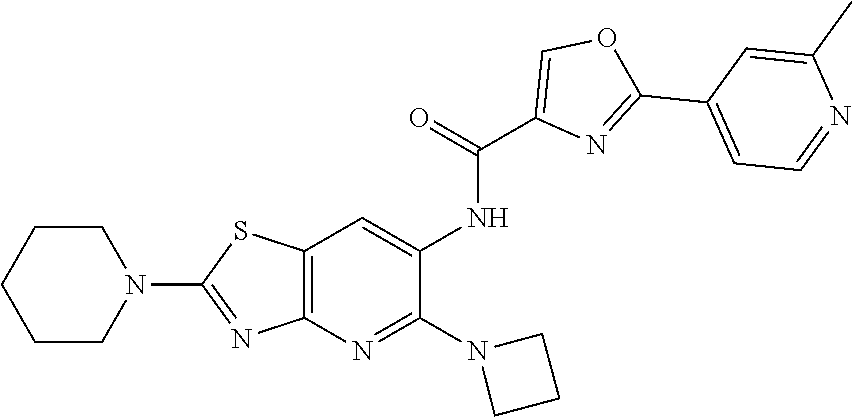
N1(C2=NC3=C(SC(N4CCCCC4)=N3)C=C2NC(C2=COC(C3=CC=NC(C)=C3)=N2)=O)CCC1
